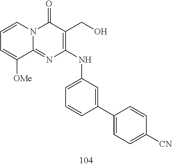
C1=CC=C([OMe])C2=NC(NC3=CC=CC(C4=CC=C([CN])C=C4)=C3)=C(CO)C(=O)N12
